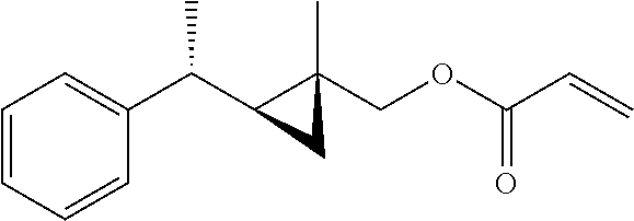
C1=CC=CC(C(C2C(C)(COC(C=C)=O)C2)C)=C1
